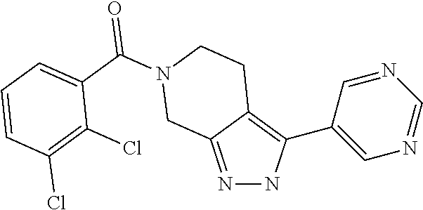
N1=C2C(=C(C3=CN=CN=C3)N1)CCN(C(C1=CC=CC(Cl)=C1Cl)=O)C2
